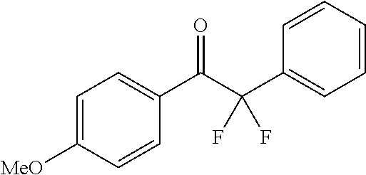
C1=C([MeO])C=CC(C(C(C2=CC=CC=C2)(F)F)=O)=C1
